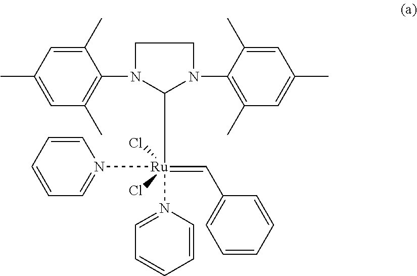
C1(C)=CC(C)=CC(C)=C1N1C([Ru](=CC2=CC=CC=C2)(N2=CC=CC=C2)(N2=CC=CC=C2)(Cl)Cl)N(C2=C(C)C=C(C)C=C2C)CC1
